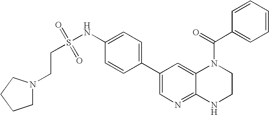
C1(NS(CCN2CCCC2)(=O)=O)=CC=C(C2=CN=C3C(=C2)N(C(C2=CC=CC=C2)=O)CCN3)C=C1
